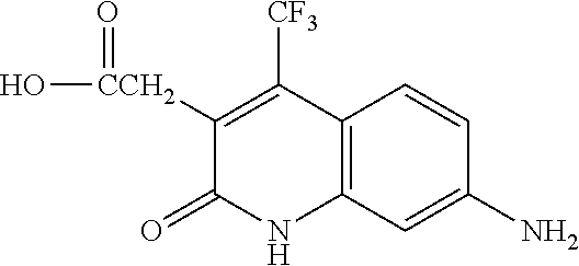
C1(N)=CC2=C(C=C1)C([CF3])=C([CCH2](O)=O)C(=O)N2
